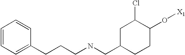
C(NCC1CCC(O[X1])C(Cl)C1)CCC1=CC=CC=C1
